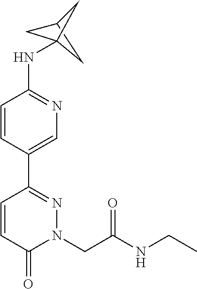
C1=CC(C2=NN(CC(NCC)=O)C(=O)C=C2)=CN=C1NC12CC(C1)C2
